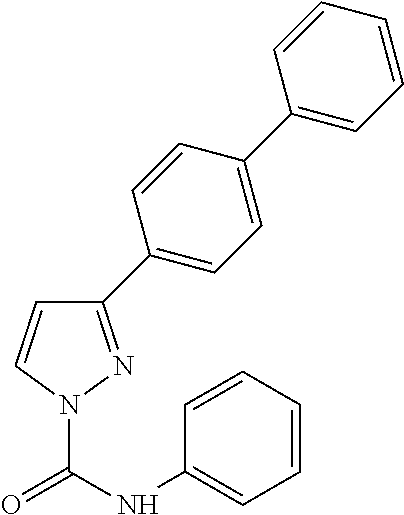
C1(C2=CC=C(C3=CC=CC=C3)C=C2)=NN(C(NC2=CC=CC=C2)=O)C=C1
